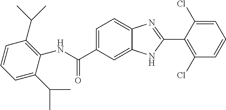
N(C(C1=CC=C2C(=C1)NC(C1=C(Cl)C=CC=C1Cl)=N2)=O)C1=C(C(C)C)C=CC=C1C(C)C
